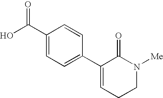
C1(C2=CC=C(C(O)=O)C=C2)=CCCN([Me])C1=O
